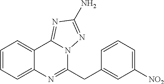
C1=CC=C2C(=C1)C1=NC(N)=NN1C(CC1=CC([NO2])=CC=C1)=N2
